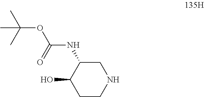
C1C(NC(OC(C)(C)C)=O)C(O)CCN1
